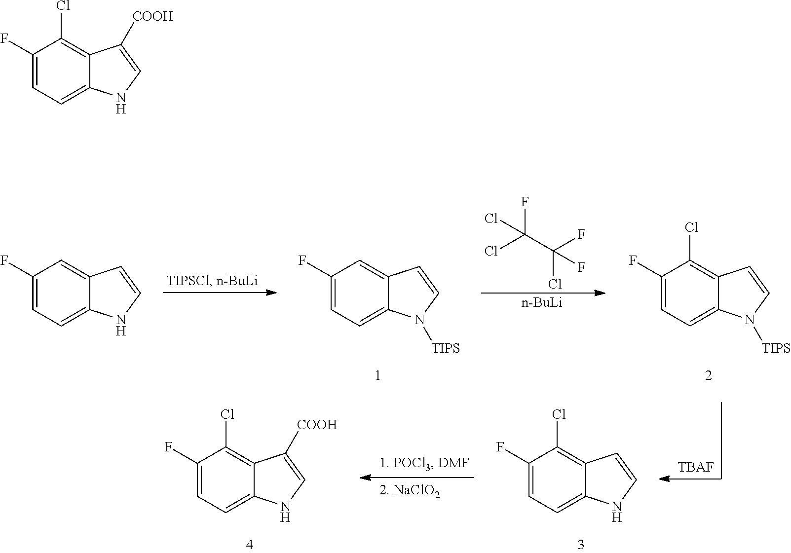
C1(F)=CC=C2C(=C1)C=CN2[TIPS].ClC(F)(Cl)C(F)(Cl)F.C1(F)=CC=C2C(=C1Cl)C=CN2[TIPS].C1(F)=CC=C2C(=C1)C=CN2.C1(F)=CC=C2C(=C1Cl)C([COOH])=CN2.[TBAF].C1(F)=CC=C2C(=C1Cl)C=CN2.[n-BuLi].C1(F)=CC=C2C(=C1Cl)C([COOH])=CN2
